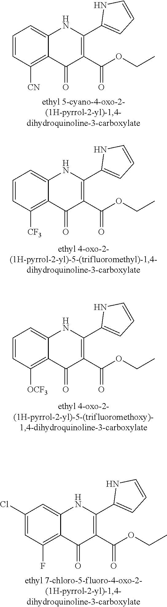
C1=CC([CN])=C2C(=C1)NC(C1=CC=CN1)=C(C(OCC)=O)C2=O.C1=CC([CF3])=C2C(=C1)NC(C1=CC=CN1)=C(C(OCC)=O)C2=O.C1=CC([OCF3])=C2C(=C1)NC(C1=CC=CN1)=C(C(OCC)=O)C2=O.C1(Cl)=CC(F)=C2C(=C1)NC(C1=CC=CN1)=C(C(OCC)=O)C2=O
